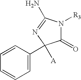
C1(=O)N([R3])C(N)=NC1(C1=CC=CC=C1)[A]
